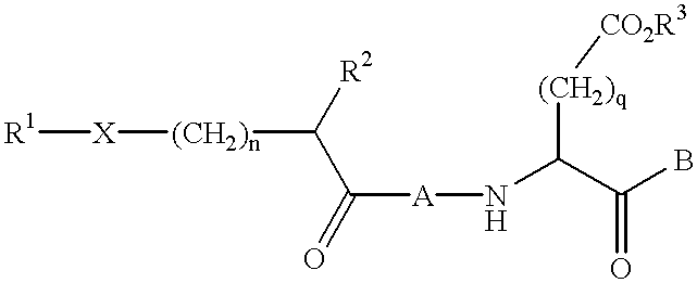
[X]([R1])[(CH2)n]C([R2])C(=O)[A]NC(C(B)=O)[(CH2)q][CO2R3]
